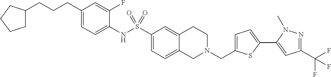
C1(CCCC2CCCC2)=CC=C(NS(C2=CC=C3C(=C2)CCN(CC2=CC=C(C4=CC(C(F)(F)F)=NN4C)S2)C3)(=O)=O)C(F)=C1
